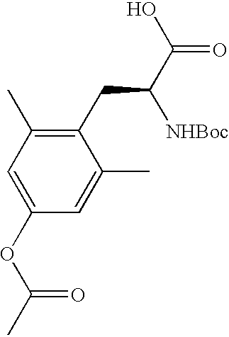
C1(CC(C(O)=O)[NHBoc])=C(C)C=C(OC(C)=O)C=C1C
